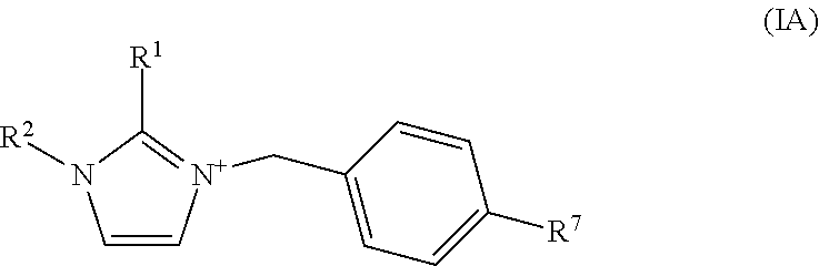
C1=C[N+](CC2=CC=C([R7])C=C2)=C([R1])N1[R2]
